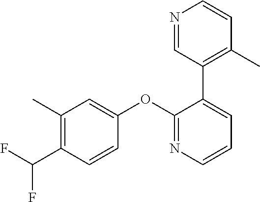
C1(OC2=CC(C)=C(C(F)F)C=C2)=NC=CC=C1C1=C(C)C=CN=C1
